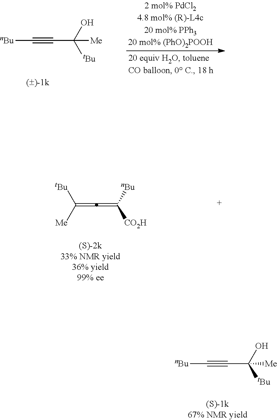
[tBu]C([Me])=C=C([CO2H])[nBu].[tBu]C(O)([Me])C#C[nBu].[tBu]C(O)([Me])C#C[nBu]
